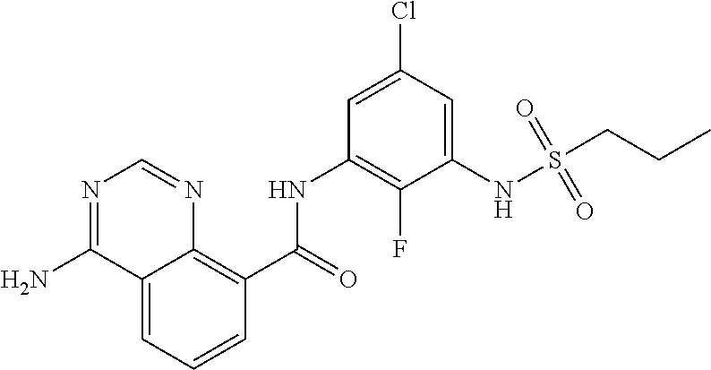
C1=CC=C2C(=C1C(NC1=C(F)C(NS(CCC)(=O)=O)=CC(Cl)=C1)=O)N=CN=C2N
